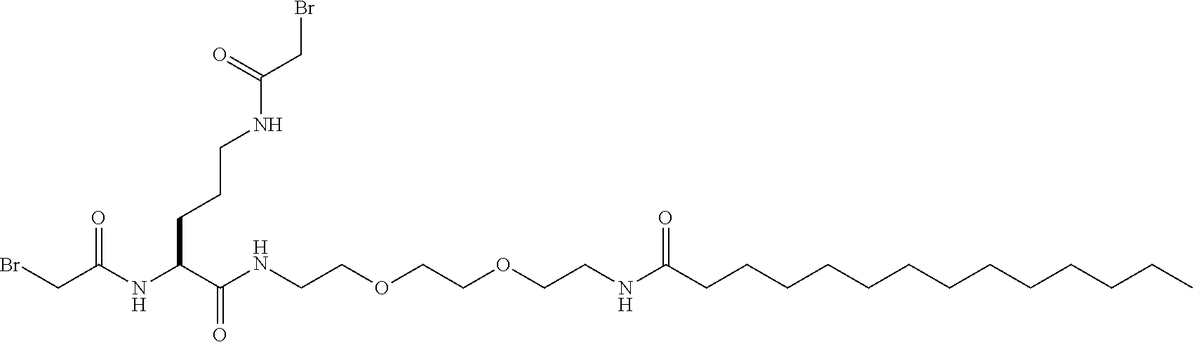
C(C(NC(C(NCCOCCOCCNC(CCCCCCCCCCCCC)=O)=O)CCCNC(CBr)=O)=O)Br
